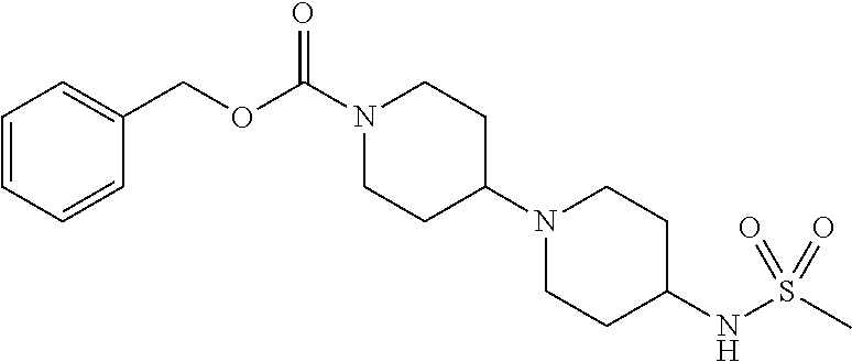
C1=CC=CC(COC(N2CCC(N3CCC(NS(=O)(C)=O)CC3)CC2)=O)=C1
